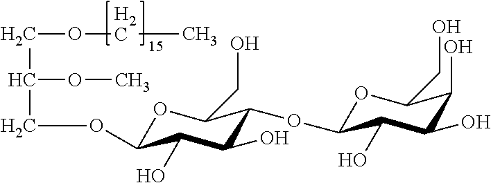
C(OCC)C(OC)COC1OC(CO)C(OC2OC(CO)C(O)C(O)C2O)C(O)C1O
